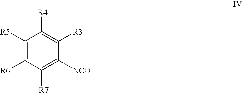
C1([R5])=C([R6])C([R7])=C([NCO])C([R3])=C1[R4]
